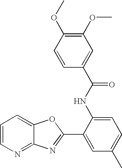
C12=NC=CC=C1OC(C1=CC(C)=CC=C1NC(C1=CC(OC)=C(OC)C=C1)=O)=N2
